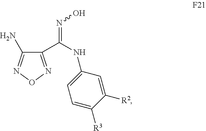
C1(C(NC2=CC=C([R3])C([R2])=C2)=NO)=NON=C1N
